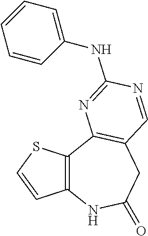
C12=C(C3=C(CC(=O)N1)C=NC(NC1=CC=CC=C1)=N3)SC=C2
